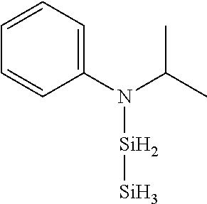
C1(N(C(C)C)[Si][Si])=CC=CC=C1
